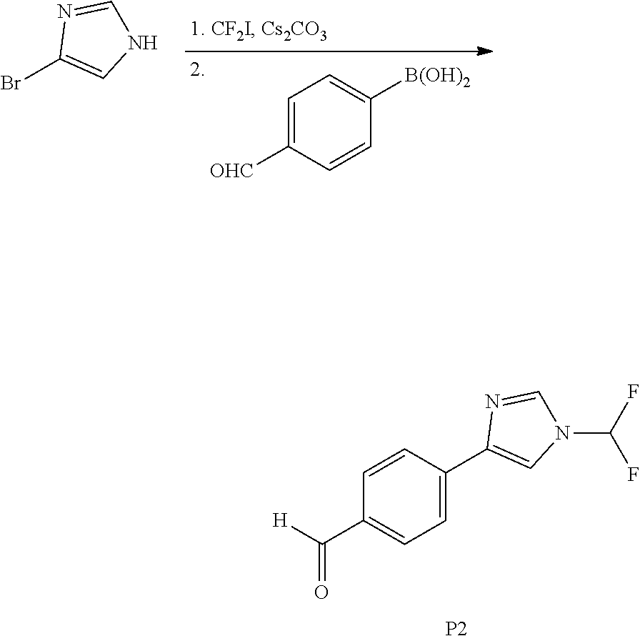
C1=CC(C2=CN(C(F)F)C=N2)=CC=C1C(=O)[H].[P2].C1=C([OHC])C=CC([B(OH)2])=C1.BrC1=CNC=N1
